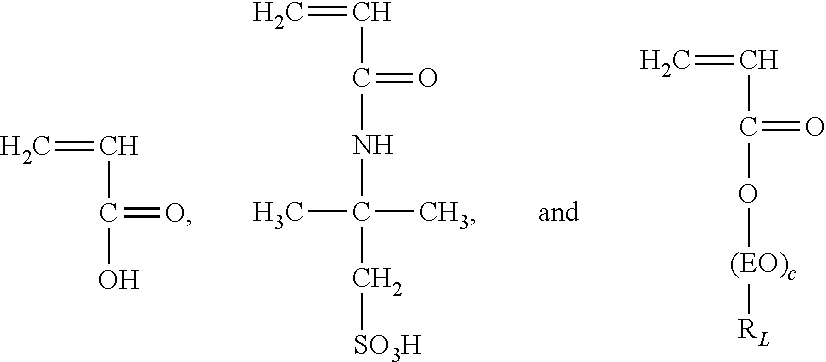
C=CC(O)=O.C=CC(NC(C[SO3H])(C)C)=O.C=CC(O[(EO)c][RL])=O
